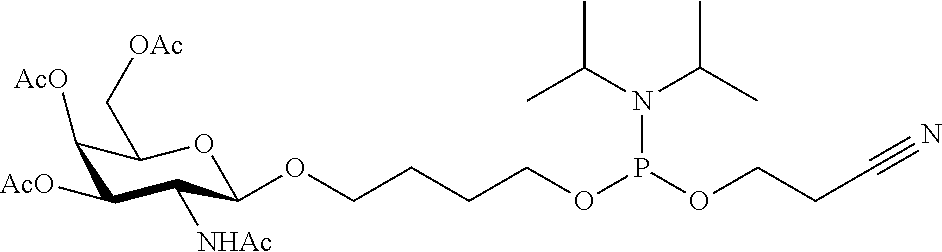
C1([AcO])C([AcO])C([NHAc])C(OCCCCOP(OCCC#N)N(C(C)C)C(C)C)OC1C[OAc]
